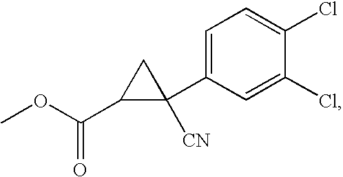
C1(C(OC)=O)C(C2=CC=C(Cl)C(Cl)=C2)([CN])C1
